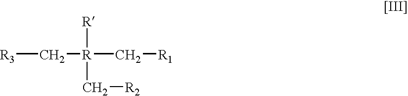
[R3]C[R]([R])(C[R2])C[R1]
